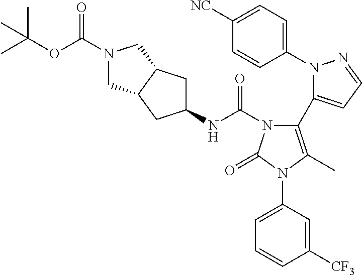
C1(N2N=CC=C2C2=C(C)N(C3=CC=CC([CF3])=C3)C(=O)N2C(NC2CC3C(C2)CN(C(OC(C)(C)C)=O)C3)=O)=CC=C([NC])C=C1
